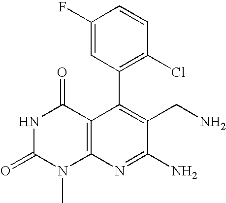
C1(C2=C(Cl)C=CC(F)=C2)=C(CN)C(N)=NC2=C1C(=O)NC(=O)N2C
